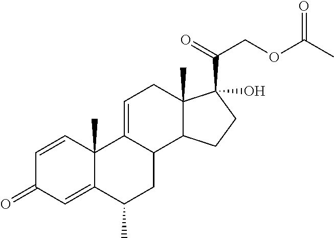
C12(C)C(CCC1(C(=O)COC(C)=O)O)C1C(=CC2)C2(C)C(=CC(=O)C=C2)C(C)C1
